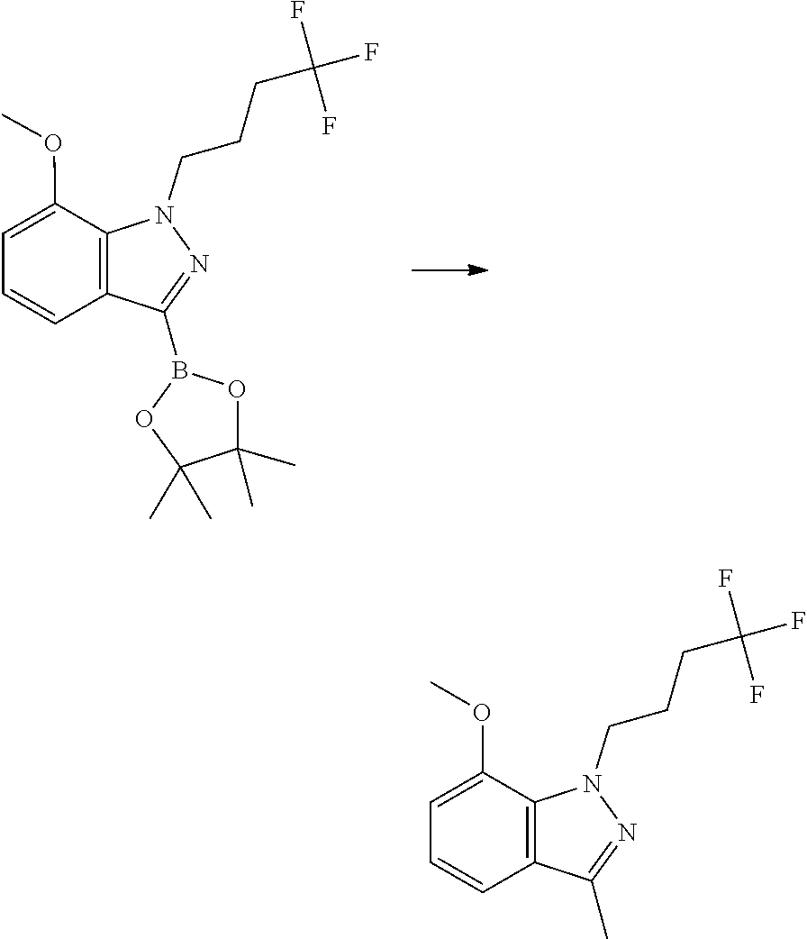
O1C(C)(C)C(C)(C)OB1C1=NN(CCCC(F)(F)F)C2=C1C=CC=C2OC.CC1=NN(CCCC(F)(F)F)C2=C1C=CC=C2OC
